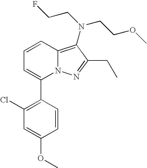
C1=CC2=C(N(CCF)CCOC)C(CC)=NN2C(C2=C(Cl)C=C(OC)C=C2)=C1
